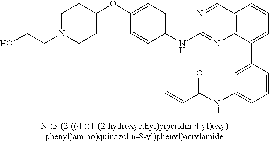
C1(OC2=CC=C(NC3=NC4=C(C=N3)C=CC=C4C3=CC(NC(C=C)=O)=CC=C3)C=C2)CCN(CCO)CC1
